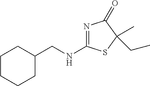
C1CCCC(CNC2=NC(=O)C(C)(CC)S2)C1
